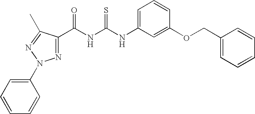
C(NC(NC1=CC=CC(OCC2=CC=CC=C2)=C1)=S)(=O)C1=NN(C2=CC=CC=C2)N=C1C
